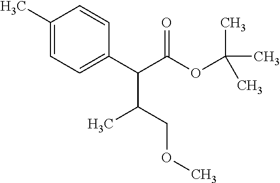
C1(C)=CC=C(C(C(C)COC)C(=O)OC(C)(C)C)C=C1
